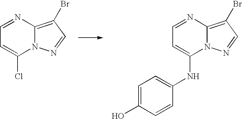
C1=NC2=C(Br)C=NN2C(Cl)=C1.C1=NC2=C(Br)C=NN2C(NC2=CC=C(O)C=C2)=C1
